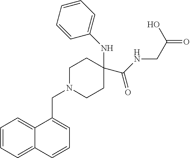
C1=CC=C2C(=C1)C(CN1CCC(NC3=CC=CC=C3)(C(NCC(=O)O)=O)CC1)=CC=C2
